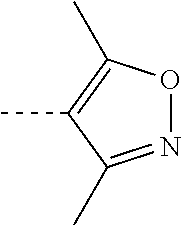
N1=C(C)C(C)=C(C)O1
